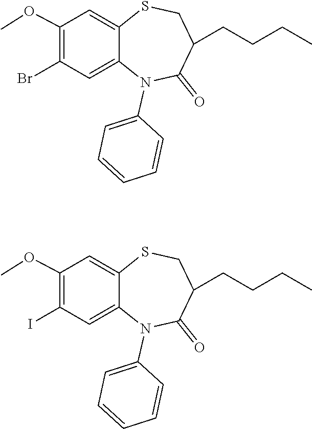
O(C1=C(Br)C=C2C(=C1)SCC(CCCC)C(=O)N2C1=CC=CC=C1)C.O(C1=C(I)C=C2C(=C1)SCC(CCCC)C(=O)N2C1=CC=CC=C1)C
